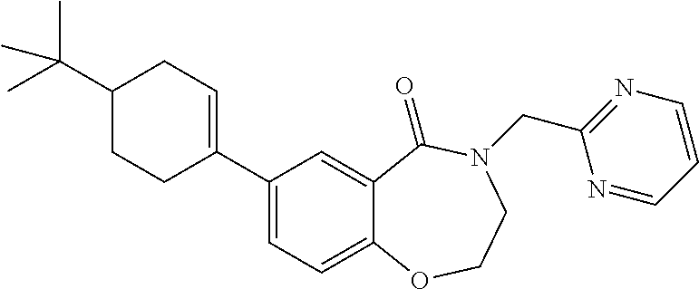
C1(C2=CCC(C(C)(C)C)CC2)=CC=C2C(=C1)C(=O)N(CC1=NC=CC=N1)CCO2
